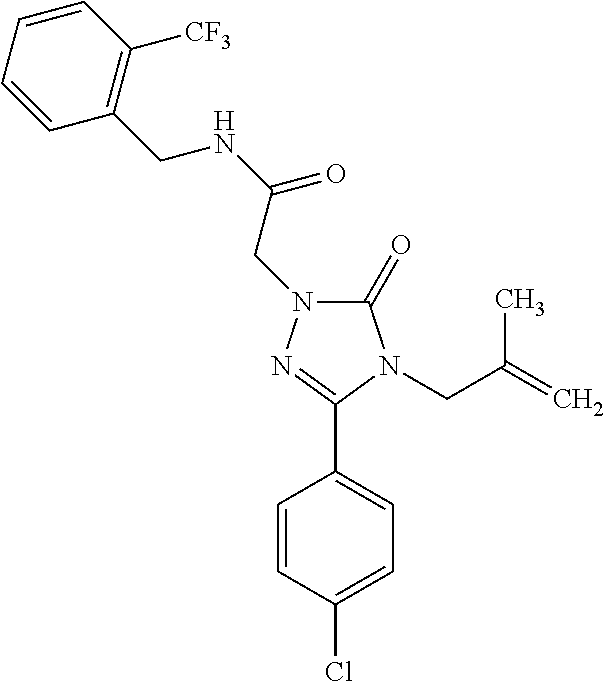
C1(=O)N(CC(NCC2=C([CF3])C=CC=C2)=O)N=C(C2=CC=C(Cl)C=C2)N1CC(=C)C
